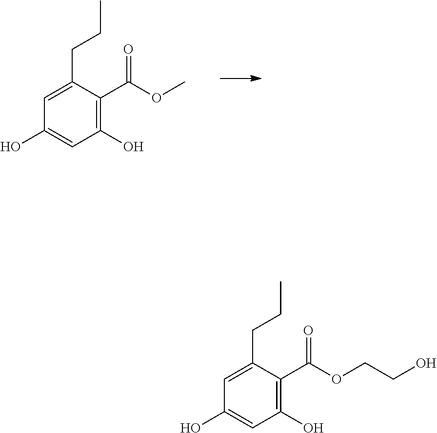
C1=C(CCC)C(C(OC)=O)=C(O)C=C1O.C1=C(CCC)C(C(OCCO)=O)=C(O)C=C1O
